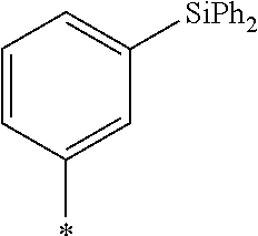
C1=CC(*)=CC([SiPh2])=C1
